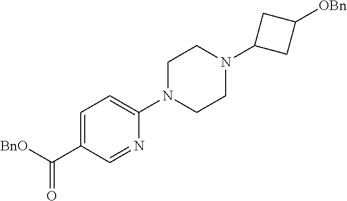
C1=C(C(=O)[BnO])C=NC(N2CCN(C3CC([OBn])C3)CC2)=C1
